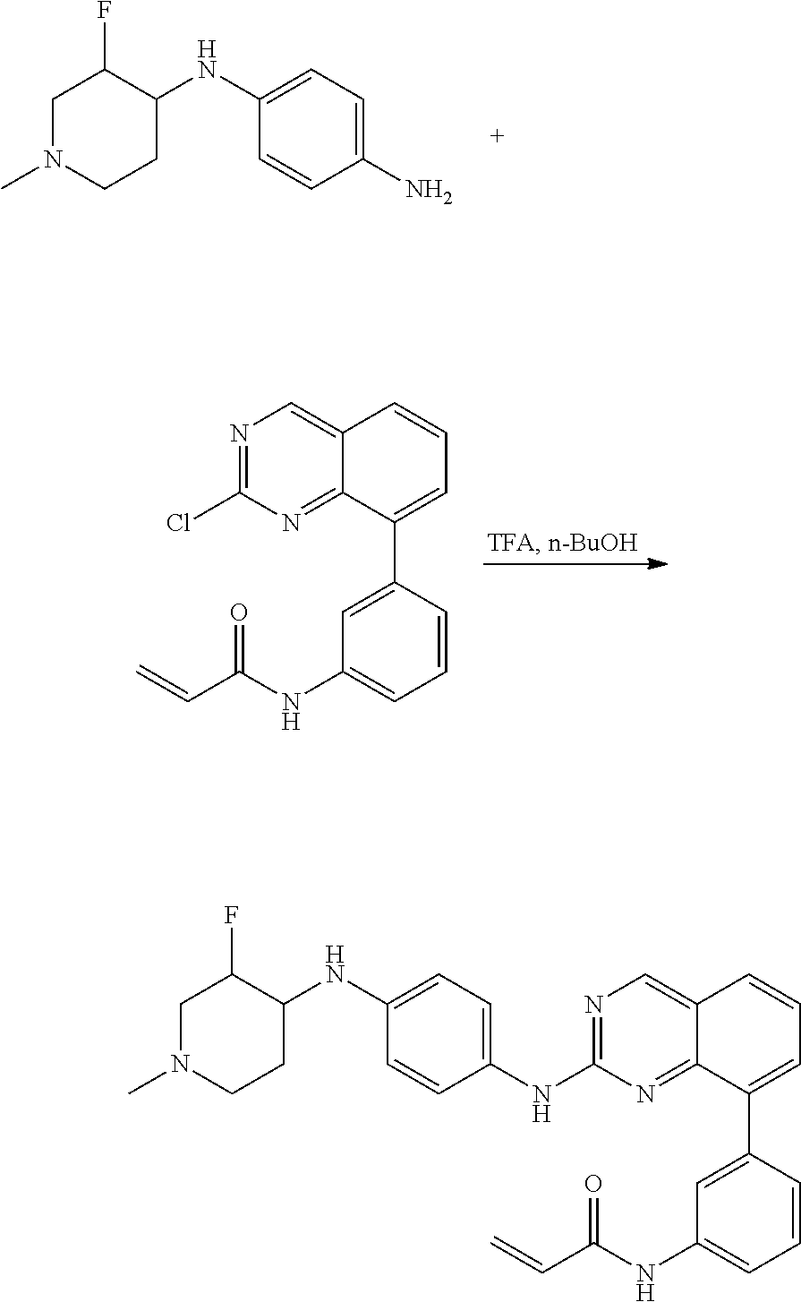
C1N(C)CCC(NC2=CC=C(N)C=C2)C1F.N1=C(Cl)N=C2C(=C1)C=CC=C2C1=CC(NC(C=C)=O)=CC=C1.N1=C(NC2=CC=C(NC3C(F)CN(C)CC3)C=C2)N=C2C(=C1)C=CC=C2C1=CC(NC(C=C)=O)=CC=C1
